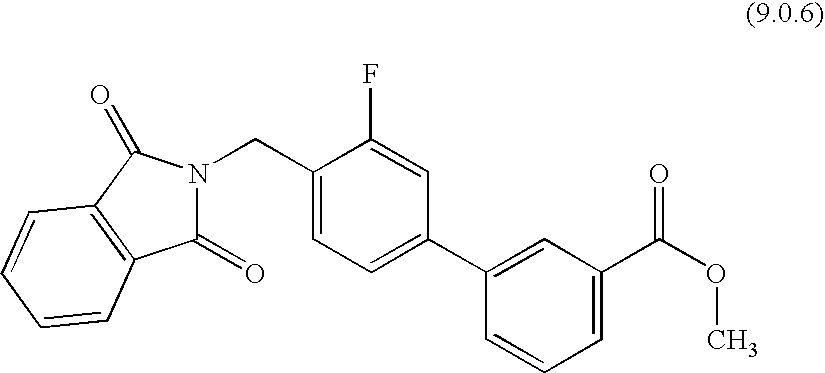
C1(=O)N(CC2=CC=C(C3=CC(C(OC)=O)=CC=C3)C=C2F)C(=O)C2=C1C=CC=C2
